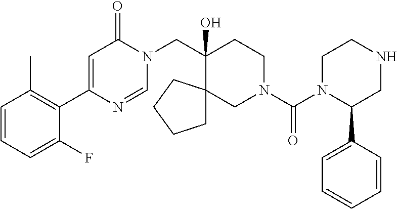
C1(C2=C(C)C=CC=C2F)=CC(=O)N(CC2(O)CCN(C(=O)N3C(C4=CC=CC=C4)CNCC3)CC23CCCC3)C=N1
